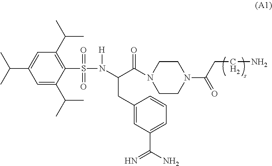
C(CN)C(N1CCN(C(C(N(S(=O)(C2=C(C(C)C)C=C(C(C)C)C=C2C(C)C)=O)[H])CC2=CC(C(N)=N)=CC=C2)=O)CC1)=O
